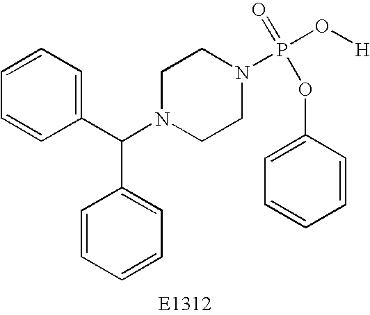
C1=CC=C(C(N2CCN(P(O[H])(=O)OC3=CC=CC=C3)CC2)C2=CC=CC=C2)C=C1
